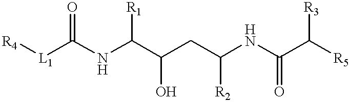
[R4][L1]C(NC(C(CC(NC(C([R5])[R3])=O)[R2])O)[R1])=O
